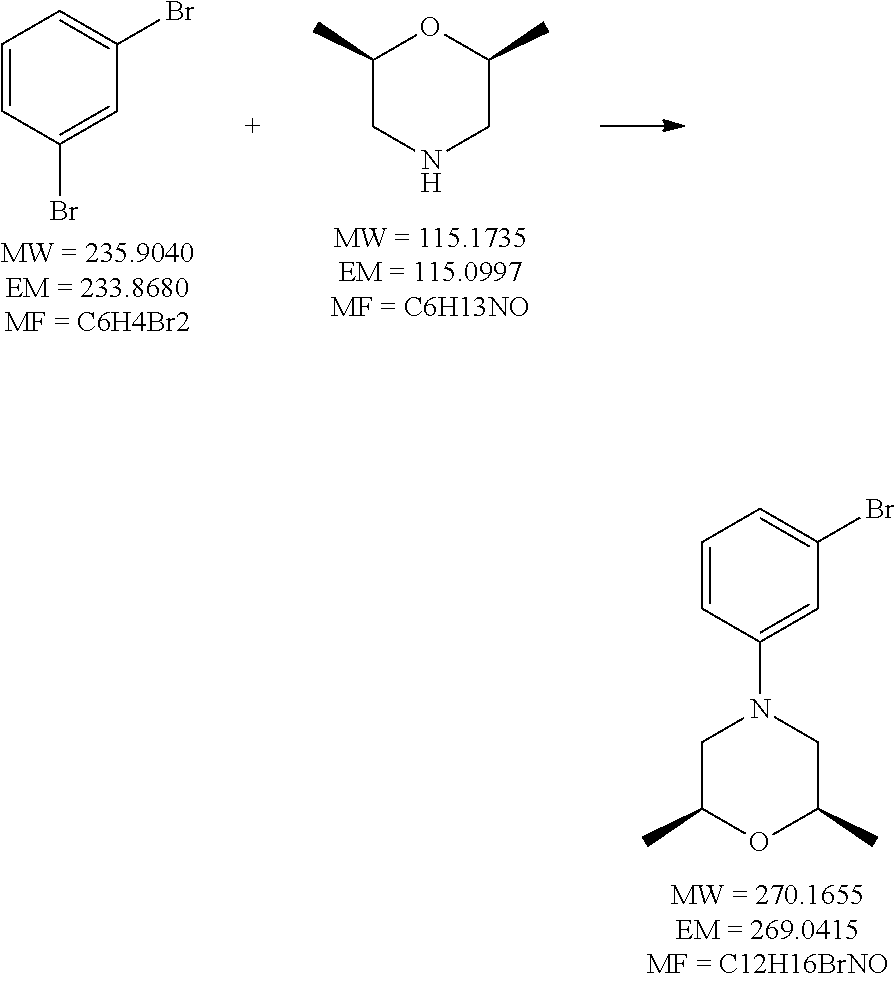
C1C(C)OC(C)CN1C1=CC(Br)=CC=C1.C1(C)CNCC(C)O1.C1=CC(Br)=CC(Br)=C1
